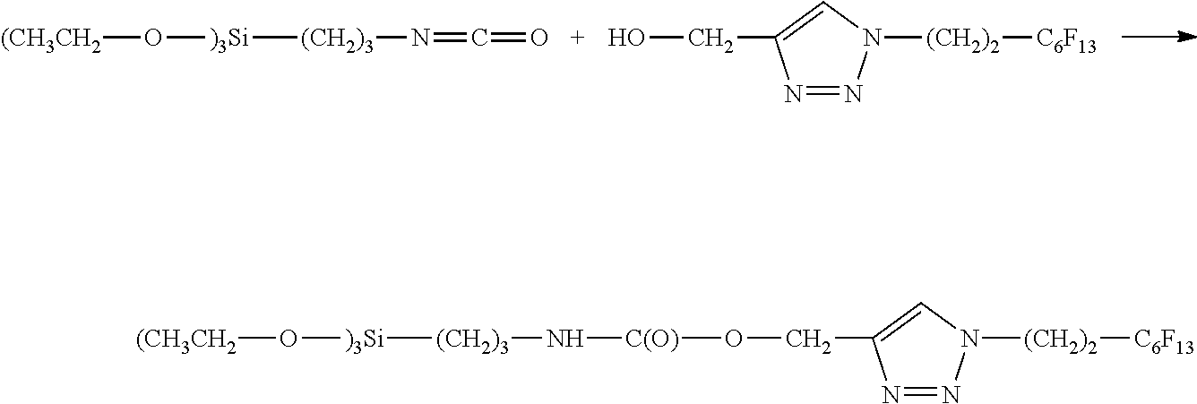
O([(CH3CH2])[)3Si][(CH2)3]N=C=O.OCC1=CN([(CH2)2][C6F13])N=N1.O([(CH3CH2])[)3Si][(CH2)3]N[C(O)]OCC1=CN([(CH2)2][C6F13])N=N1
